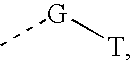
C[G][T]
